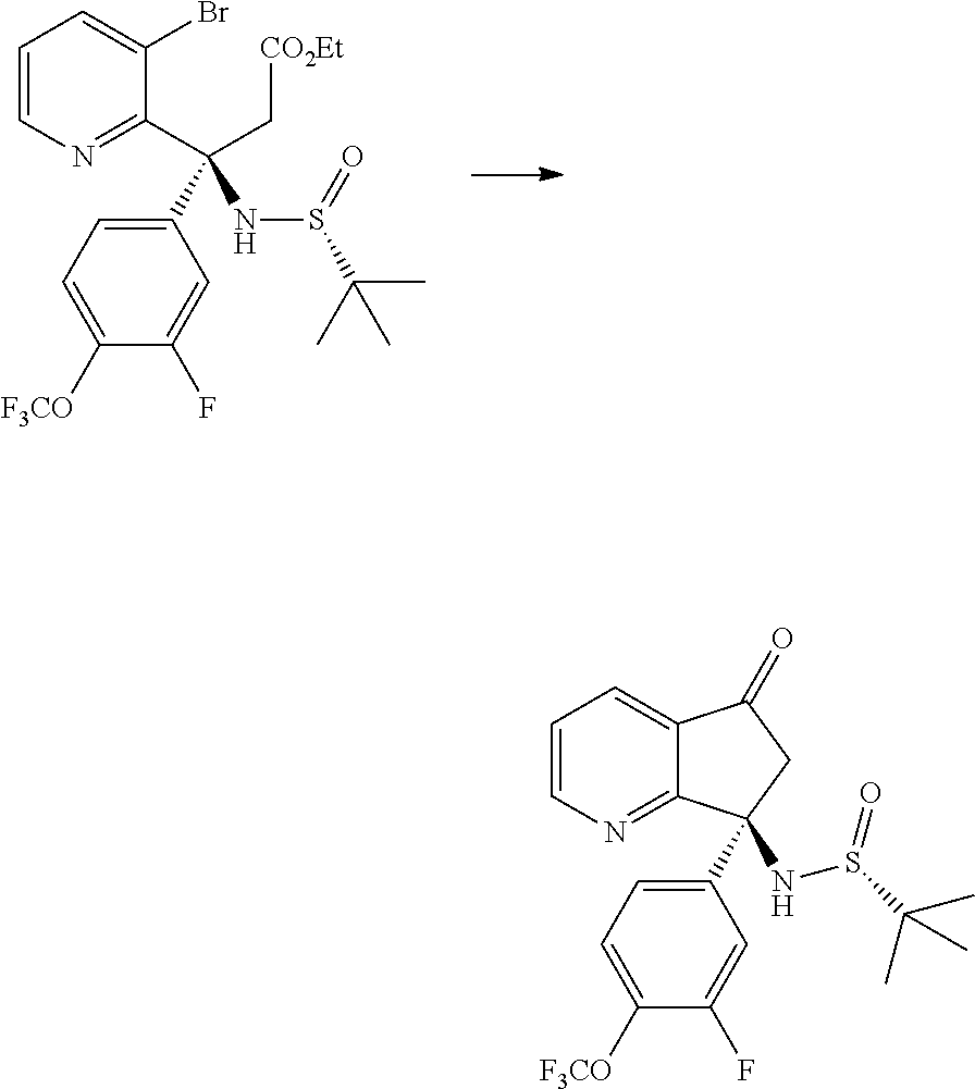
C1=CN=C(C(C[CO2Et])(NS(=O)C(C)(C)C)C2=CC=C([F3CO])C(F)=C2)C(Br)=C1.C1=CN=C2C(=C1)C(=O)CC2(NS(C(C)(C)C)=O)C1=CC=C([F3CO])C(F)=C1
